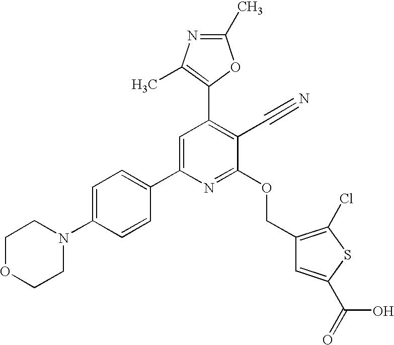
C1OCCN(C2=CC=C(C3=CC(C4=C(C)N=C(C)O4)=C(C#N)C(OCC4=C(Cl)SC(C(=O)O)=C4)=N3)C=C2)C1
